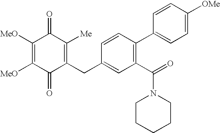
C1(=O)C(CC2=CC(C(N3CCCCC3)=O)=C(C3=CC=C([OMe])C=C3)C=C2)=C([Me])C(=O)C([MeO])=C1[MeO]
